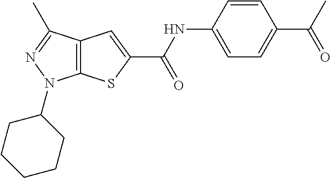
C12=C(C(C)=NN1C1CCCCC1)C=C(C(NC1=CC=C(C(=O)C)C=C1)=O)S2
